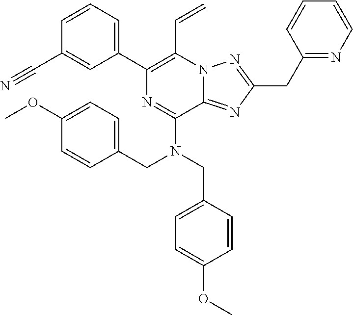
C1=CC=C(C2=C(C=C)N3C(=NC(CC4=NC=CC=C4)=N3)C(N(CC3=CC=C(OC)C=C3)CC3=CC=C(OC)C=C3)=N2)C=C1C#N
